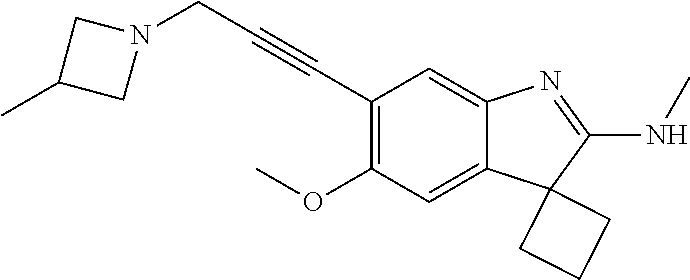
C(C1=C(OC)C=C2C(=C1)N=C(NC)C21CCC1)#CCN1CC(C)C1
